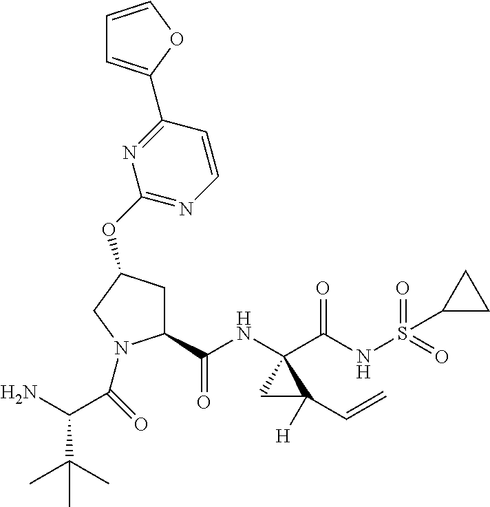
C1(C(NC2(C(NS(=O)(=O)C3CC3)=O)CC2([H])C=C)=O)CC(OC2=NC=CC(C3=CC=CO3)=N2)CN1C(=O)C(N)C(C)(C)C
